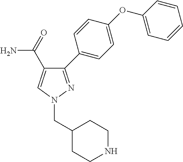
N1(CC2CCNCC2)N=C(C2=CC=C(OC3=CC=CC=C3)C=C2)C(C(N)=O)=C1
